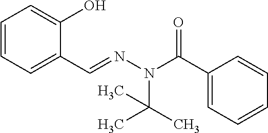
C1=CC=C(C=NN(C(C)(C)C)C(=O)C2=CC=CC=C2)C(O)=C1
